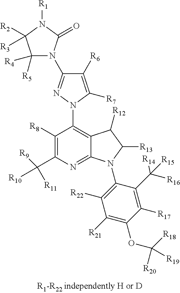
C1(N2N=C(N3C([R4])([R5])C([R2])([R3])N([R1])C3=O)C([R6])=C2[R7])=C2C(=NC(C([R10])([R11])[R9])=C1[R8])N(C1=C([R22])C([R21])=C(OC([R18])([R20])[R19])C([R17])=C1C([R15])([R16])[R14])C([R13])C2[R12]
